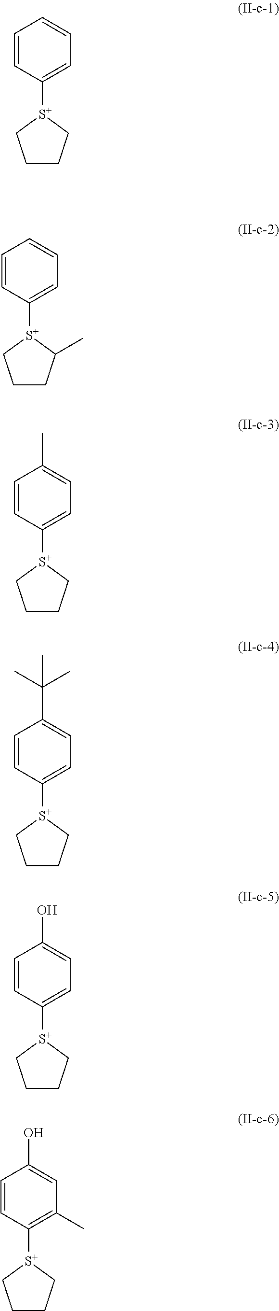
C1=CC([S+]2CCCC2)=CC=C1.C1=CC([S+]2CCCC2C)=CC=C1.C1=CC([S+]2CCCC2)=CC=C1C.C1=CC([S+]2CCCC2)=CC=C1C(C)(C)C.C1=CC([S+]2CCCC2)=CC=C1O.C1=CC([S+]2CCCC2)=C(C)C=C1O
